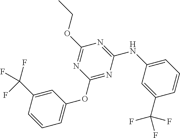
C1=C(C(F)(F)F)C=CC=C1OC1=NC(NC2=CC=CC(C(F)(F)F)=C2)=NC(OCC)=N1
